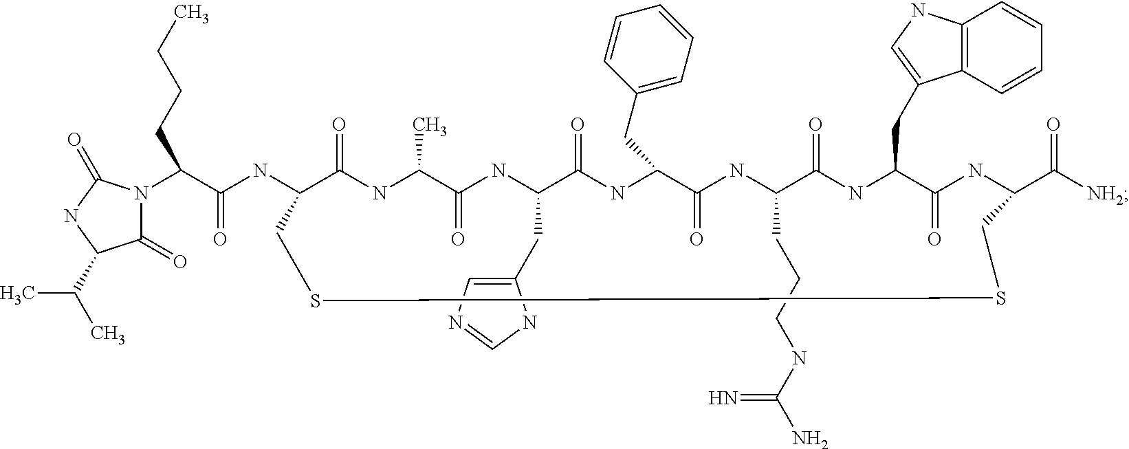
N1(C(C(NC2C(=O)NC(C)C(=O)NC(CC3=CN=CN3)C(=O)NC(CC3=CC=CC=C3)C(=O)NC(CCCNC(N)=N)C(=O)NC(CC3=CNC4=C3C=CC=C4)C(=O)NC(C([NH2])=O)CSSC2)=O)CCCC)C(=O)C(C(C)C)NC1=O
